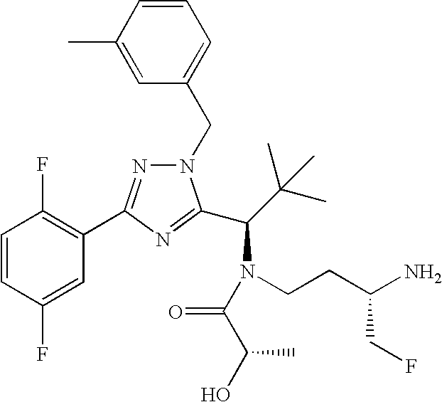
N1(CC2=CC=CC(C)=C2)N=C(C2=C(F)C=CC(F)=C2)N=C1C(C(C)(C)C)N(CCC(N)CF)C(C(O)C)=O
